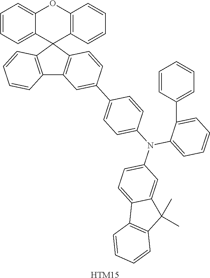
[HTM15].C1=CC=C2C(=C1)OC1=C(C23C2=C(C4=C3C=CC(C3=CC=C(N(C5=CC=CC=C5C5=CC=CC=C5)C5=CC=C6C(=C5)C(C)(C)C5=C6C=CC=C5)C=C3)=C4)C=CC=C2)C=CC=C1
